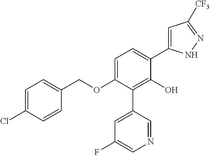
C1(OCC2=CC=C(Cl)C=C2)=CC=C(C2=CC([CF3])=NN2)C(O)=C1C1=CC(F)=CN=C1
